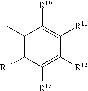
C1(C)=C([R14])C([R13])=C([R12])C([R11])=C1[R10]
